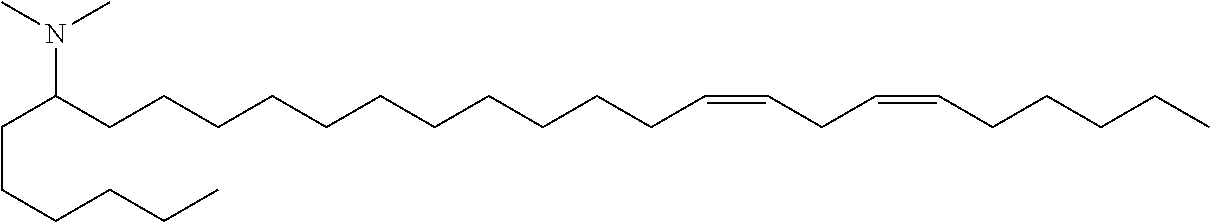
C(CCCCC)C(CCCCCCCCCCCC=CCC=CCCCCC)N(C)C
